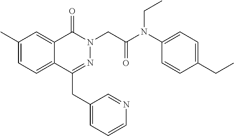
C1(C)=CC=C2C(=C1)C(=O)N(CC(=O)N(C1=CC=C(CC)C=C1)CC)N=C2CC1=CC=CN=C1
